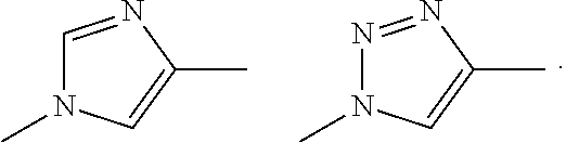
C1=NC(C)=CN1C.N1=NC(C)=CN1C
